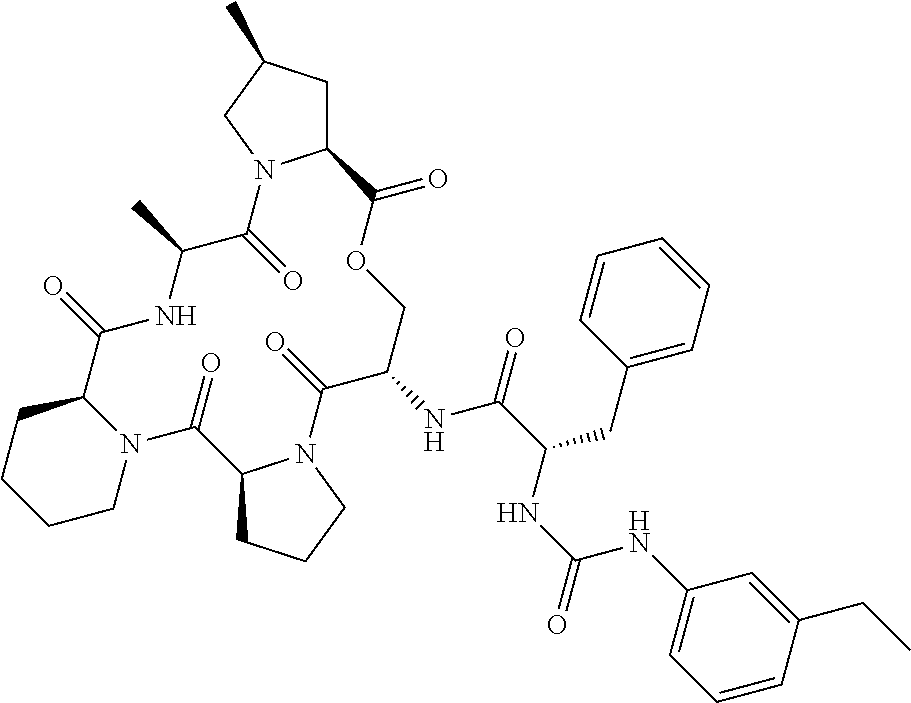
N12C(CCCC1)C(=O)NC(C)C(=O)N1C(CC(C)C1)C(=O)OCC(NC(C(NC(NC1=CC=CC(CC)=C1)=O)CC1=CC=CC=C1)=O)C(=O)N1C(C2=O)CCC1
